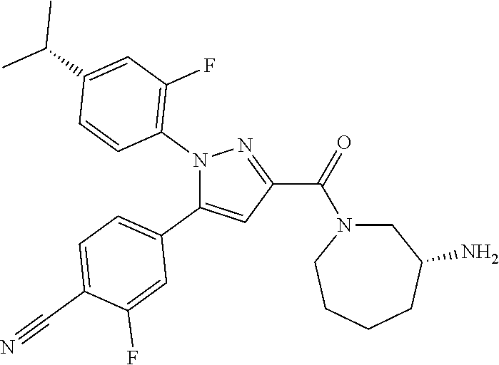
C1=C(C#N)C(F)=CC(C2=CC(C(=O)N3CC(N)CCCC3)=NN2C2=C(F)C=C(C(C)C)C=C2)=C1
